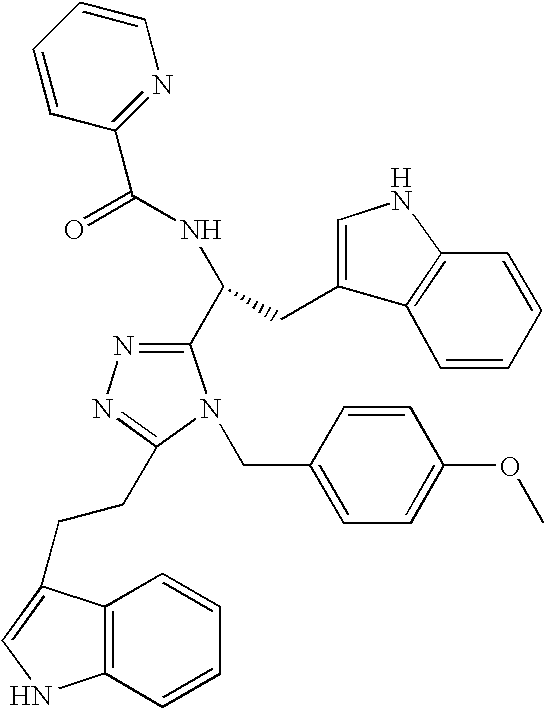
O=C(NC(CC1=CNC2=C1C=CC=C2)C1=NN=C(CCC2=CNC3=C2C=CC=C3)N1CC1=CC=C(OC)C=C1)C1=NC=CC=C1
